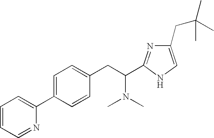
C1=CC=NC(C2=CC=C(CC(N(C)C)C3=NC(CC(C)(C)C)=CN3)C=C2)=C1
